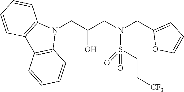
N1(CC(CN(CC2=CC=CO2)S(CC[CF3])(=O)=O)O)C2=C(C3=C1C=CC=C3)C=CC=C2
